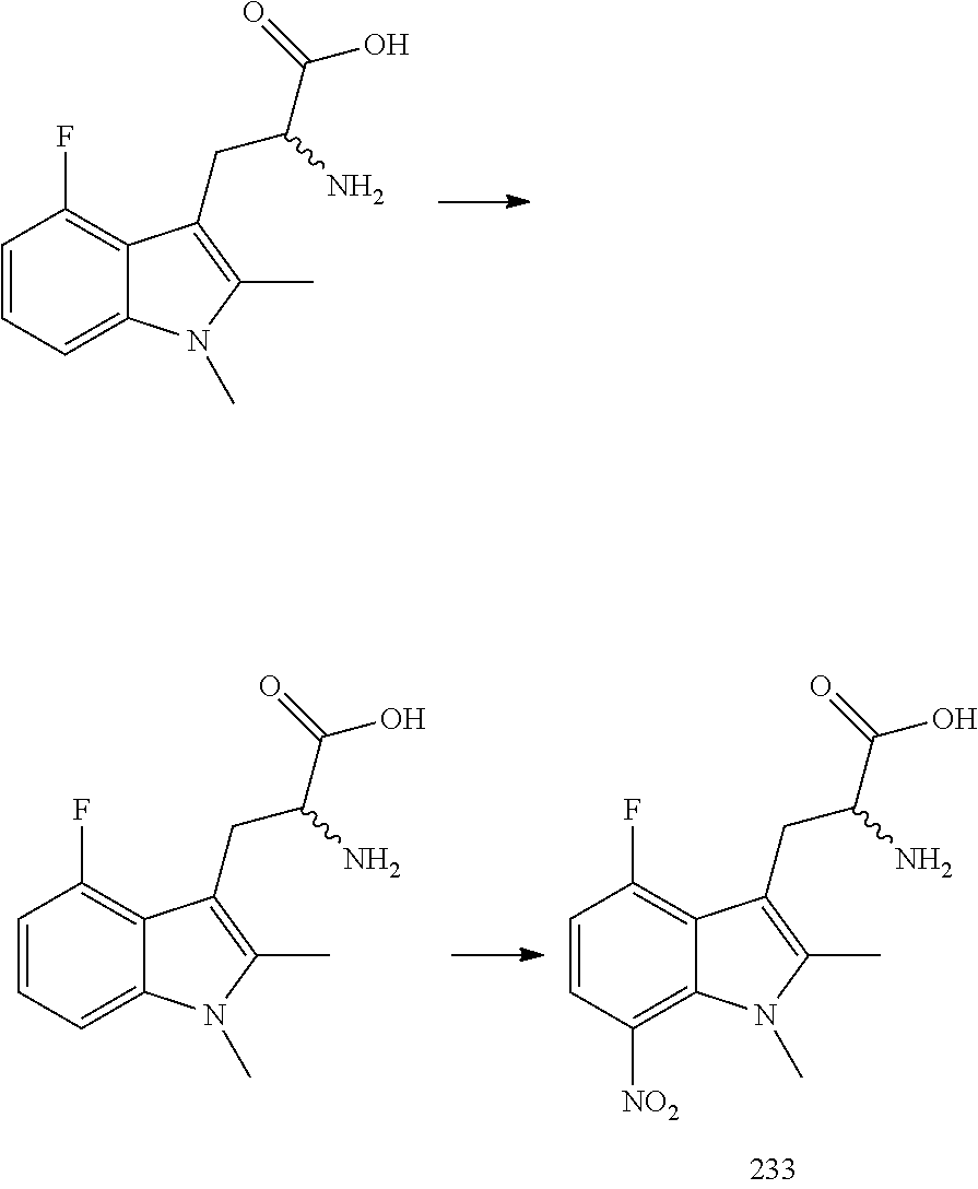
C1(F)=C2C(=CC=C1)N(C)C(C)=C2CC(C(O)=O)N.FC1=C2C(=C([NO2])C=C1)N(C)C(C)=C2CC(C(O)=O)N.C1(F)=C2C(=CC=C1)N(C)C(C)=C2CC(C(O)=O)N
